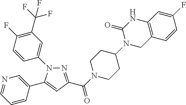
N1=C(C(=O)N2CCC(N3CC4=C(NC3=O)C=C(F)C=C4)CC2)C=C(C2=CN=CC=C2)N1C1=CC(C(F)(F)F)=C(F)C=C1
